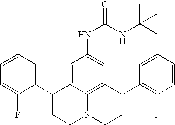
C1=CC=C(C2CCN3C4=C(C(C5=C(F)C=CC=C5)CC3)C=C(NC(=O)NC(C)(C)C)C=C24)C(F)=C1
